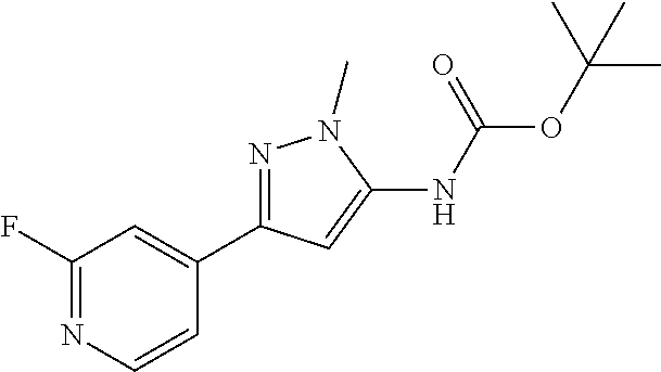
C1(F)=NC=CC(C2=NN(C)C(NC(OC(C)(C)C)=O)=C2)=C1
